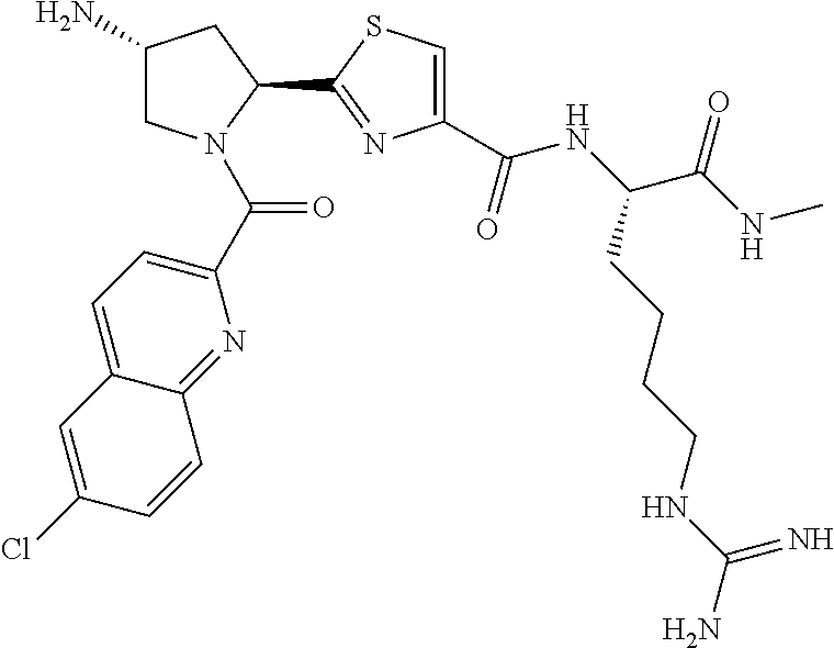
C1(N)CN(C(C2=CC=C3C(=N2)C=CC(Cl)=C3)=O)C(C2=NC(C(NC(C(NC)=O)CCCCNC(N)=N)=O)=CS2)C1
